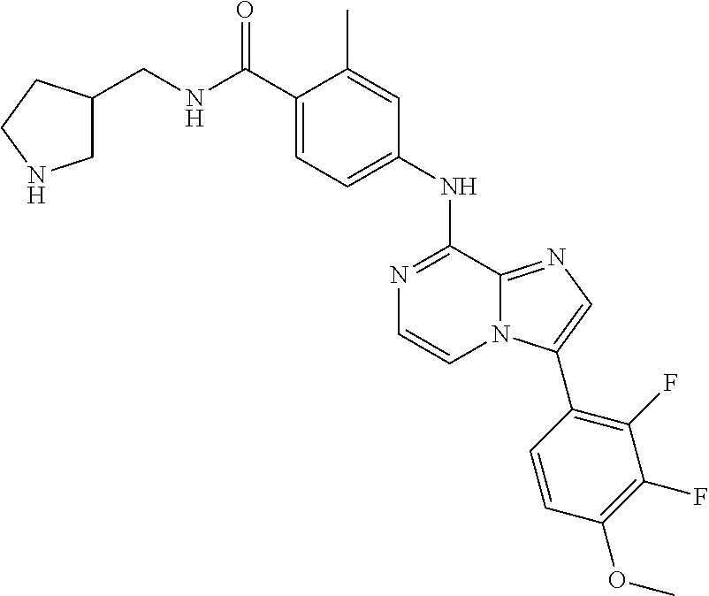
C1(NC2=NC=CN3C2=NC=C3C2=C(F)C(F)=C(OC)C=C2)=CC=C(C(NCC2CNCC2)=O)C(C)=C1
